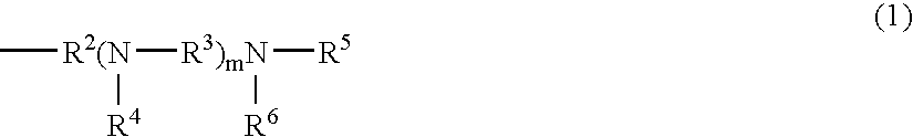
C[R2(N]([R3)mN]([R5])[R6])[R4]
